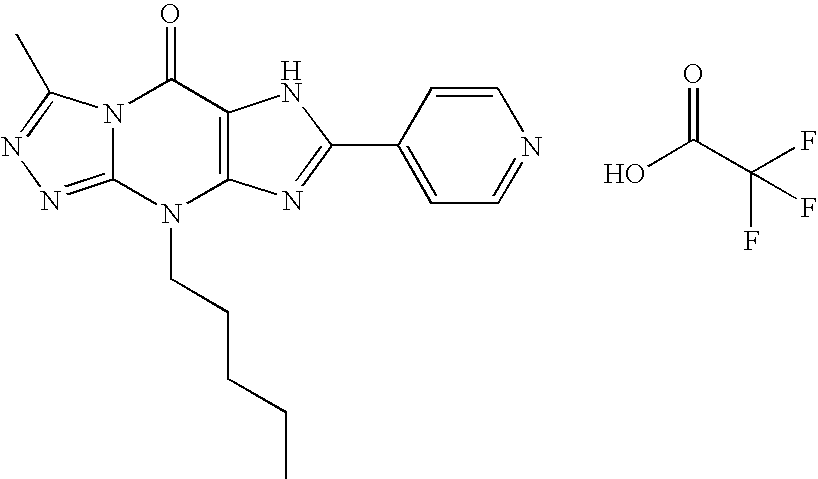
N12C(=NN=C1C)N(CCCCC)C1=C(C2=O)NC(C2=CC=NC=C2)=N1.OC(C(F)(F)F)=O
